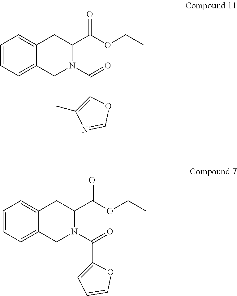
C1=CC=C2C(=C1)CC(C(OCC)=O)N(C(C1=C(C)N=CO1)=O)C2.C1=CC=C2C(=C1)CC(C(OCC)=O)N(C(C1=CC=CO1)=O)C2
